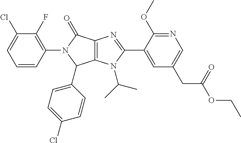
C12=C(N(C(C)C)C(C3=CC(CC(OCC)=O)=CN=C3OC)=N1)C(C1=CC=C(Cl)C=C1)N(C1=C(F)C(Cl)=CC=C1)C2=O
